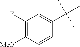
C1(F)=C([MeO])C=CC(C(C)(C)C)=C1
